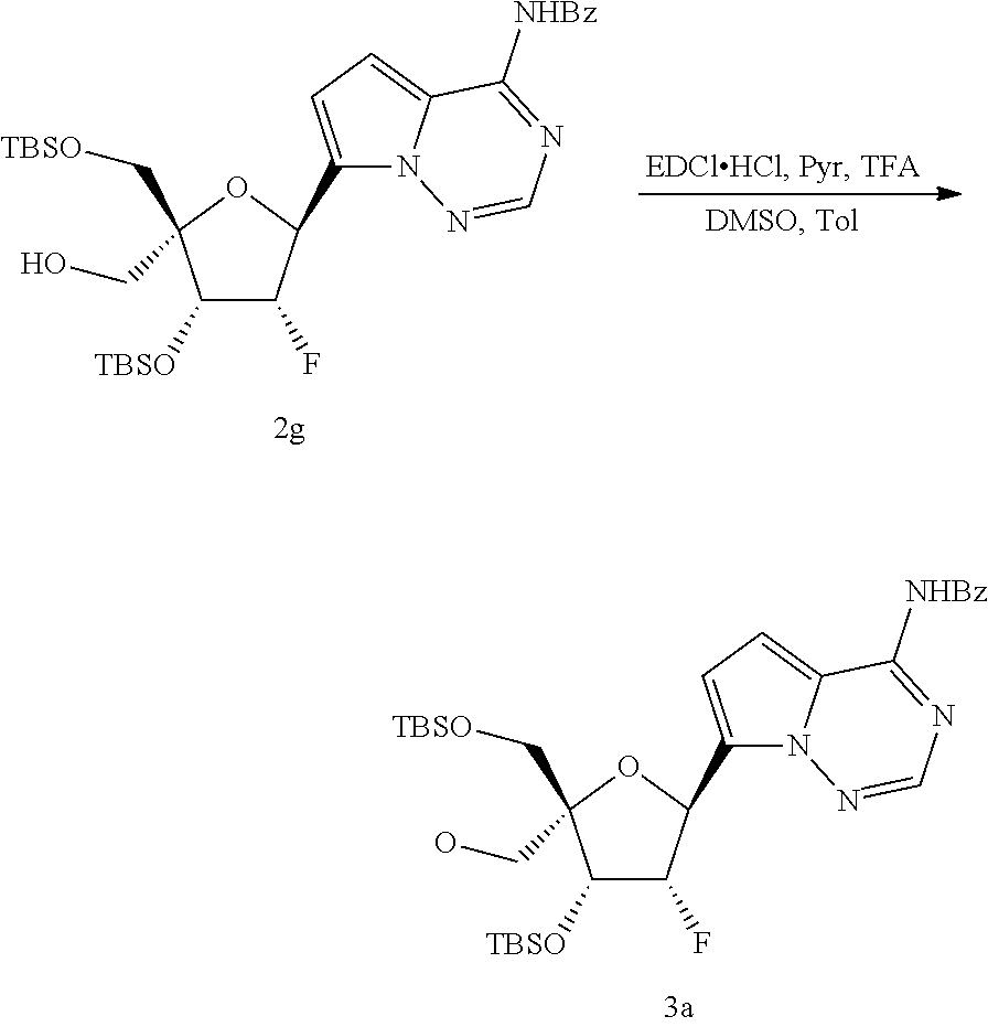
C1([TBSO])C(F)C(C2=CC=C3N2N=CN=C3[NHBz])OC1(C[TBSO])CO.C1([TBSO])C(F)C(C2=CC=C3N2N=CN=C3[NHBz])OC1(C[TBSO])CO
